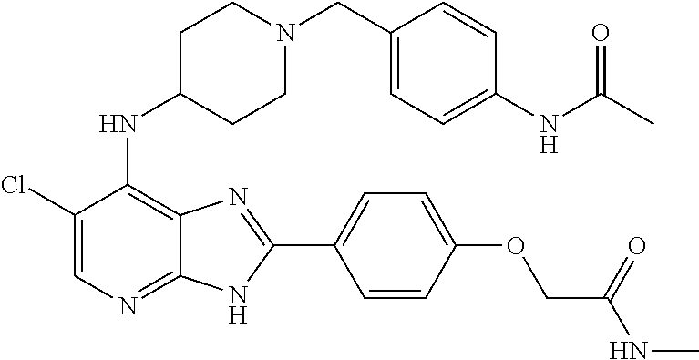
C1(Cl)=CN=C2C(=C1NC1CCN(CC3=CC=C(NC(C)=O)C=C3)CC1)N=C(C1=CC=C(OCC(NC)=O)C=C1)N2
